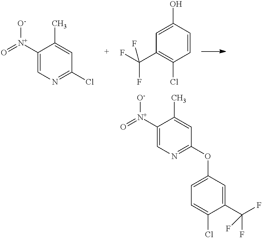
C1([N+](=O)[O-])=CN=C(Cl)C=C1C.C1=C(O)C=CC(Cl)=C1C(F)(F)F.C1([N+](=O)[O-])=CN=C(OC2=CC=C(Cl)C(C(F)(F)F)=C2)C=C1C
